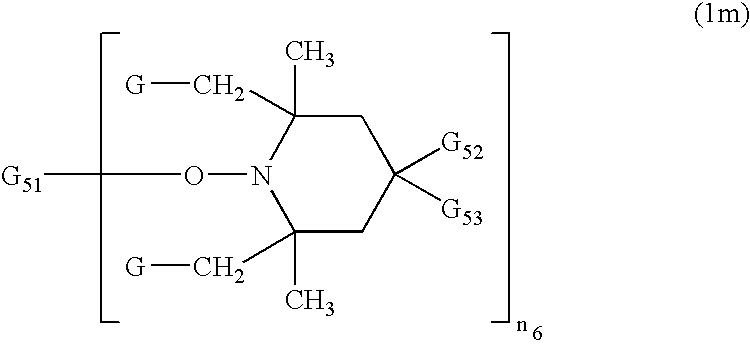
C1(C)(C[G])CC([G52])([G53])CC(C)(C[G])N1O[G51]
